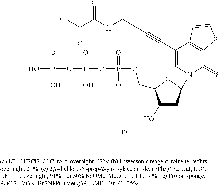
C1(O)CC(N2C=C(C#CCNC(C(Cl)Cl)=O)C3=C(C2=S)SC=C3)OC1COP(=O)(O)OP(=O)(O)OP(O)(=O)O
